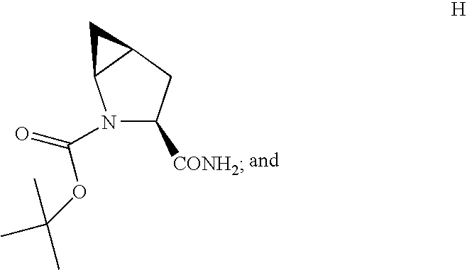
N1(C(OC(C)(C)C)=O)C([CONH2])CC2C1C2
